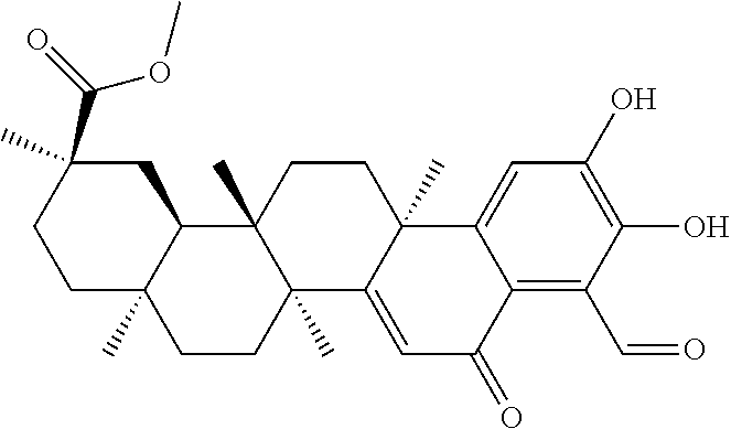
C1C2(C)C(CC(C(OC)=O)(C)C1)C1(C)C(C)(CC2)C2=CC(=O)C3=C(C=O)C(O)=C(O)C=C3C2(C)CC1
